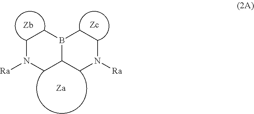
C1C2CN([Ra])CCB2CCN1[Ra]
